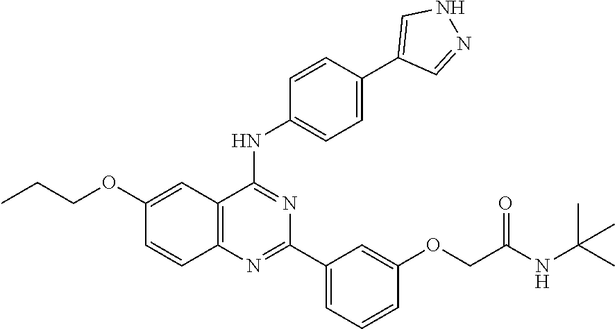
C12=C(N=C(C3=CC=CC(OCC(NC(C)(C)C)=O)=C3)N=C1NC1=CC=C(C3=CNN=C3)C=C1)C=CC(OCCC)=C2
